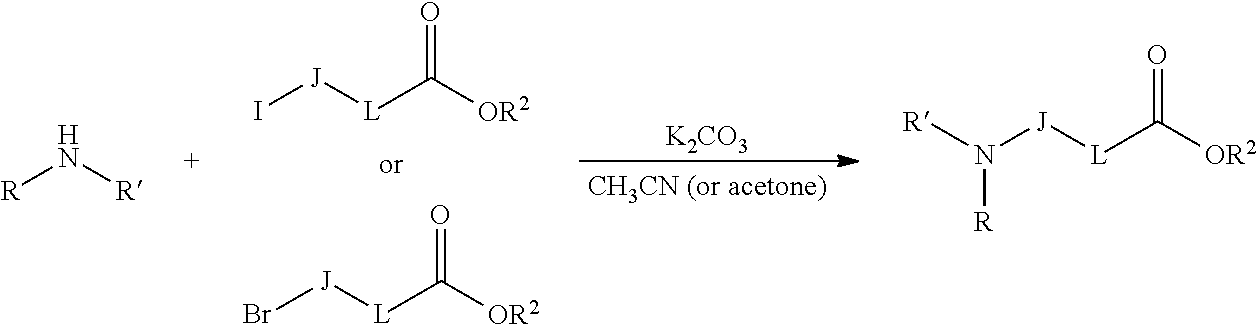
[K2CO3].I[J][L]C([OR2])=O.Br[J][L]C([OR2])=O.[R]N[R].[R]N([J][L]C([OR2])=O)[R]
